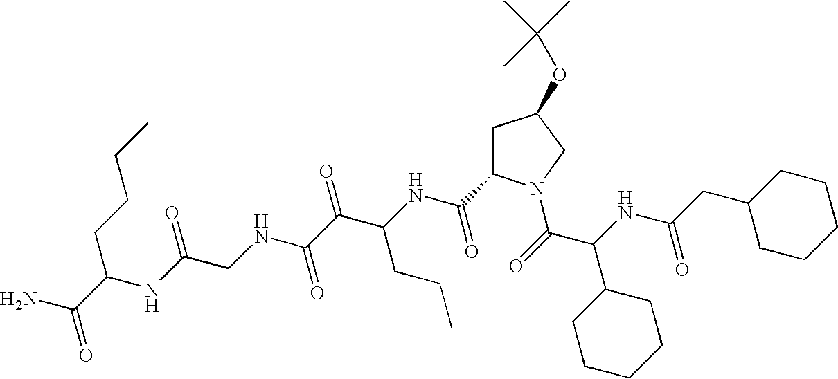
C1(CC(NC(C(=O)N2CC(OC(C)(C)C)CC2C(NC(C(C(NCC(NC(CCCC)C(N)=O)=O)=O)=O)CCC)=O)C2CCCCC2)=O)CCCCC1
